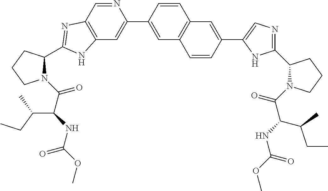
C12=C(C=NC(C3=CC4=C(C=C3)C=C(C3=CN=C(C5N(C(C(NC(OC)=O)C(CC)C)=O)CCC5)N3)C=C4)=C1)N=C(C1CCCN1C(C(NC(OC)=O)C(C)CC)=O)N2
